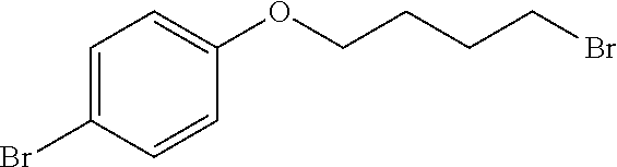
C1=C(Br)C=CC(OCCCCBr)=C1
